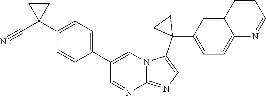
C1(C2=CC=C(C3(C#N)CC3)C=C2)=CN2C(=NC=C2C2(C3=CC=C4C(=C3)C=CC=N4)CC2)N=C1
